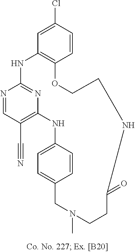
N1=CC(C#N)=C2N=C1NC1=C(C=CC(Cl)=C1)OCCNC(=O)CCN(C)CC1=CC=C(N2)C=C1
